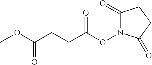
COC(CCC(ON1C(=O)CCC1=O)=O)=O
